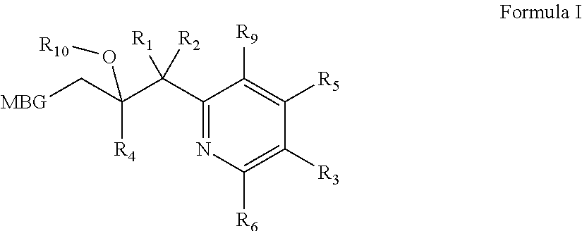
[MBG]CC(C(C1=NC([R6])=C([R3])C([R5])=C1[R9])([R1])[R2])([R4])O[R10]
